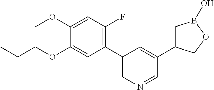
C1(OC)=CC(F)=C(C2=CN=CC(C3CB(O)OC3)=C2)C=C1OCCC
